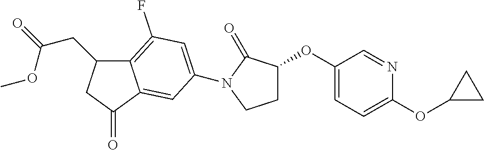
C12=C(F)C=C(N3C(=O)C(OC4=CC=C(OC5CC5)N=C4)CC3)C=C1C(=O)CC2CC(OC)=O
